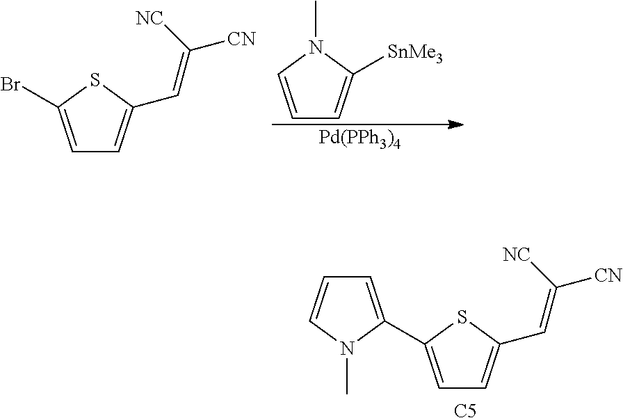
C1=C(Br)SC(C=C([NC])[CN])=C1.CN1C=CC=C1[SnMe3].[Pd(PPh3)4].C1=C(C2=CC=CN2C)SC(C=C([NC])[CN])=C1.[C5]
